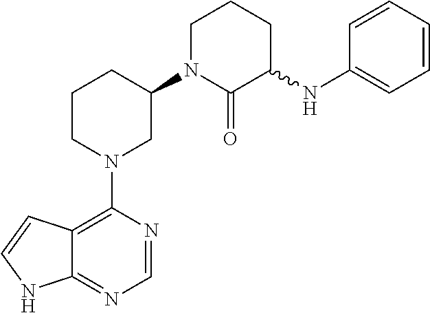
C1(N2CC(N3C(=O)C(NC4=CC=CC=C4)CCC3)CCC2)=C2C(=NC=N1)NC=C2
